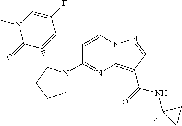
C1(N2CCCC2C2=CC(F)=CN(C)C2=O)=NC2=C(C(=O)NC3(C)CC3)C=NN2C=C1
